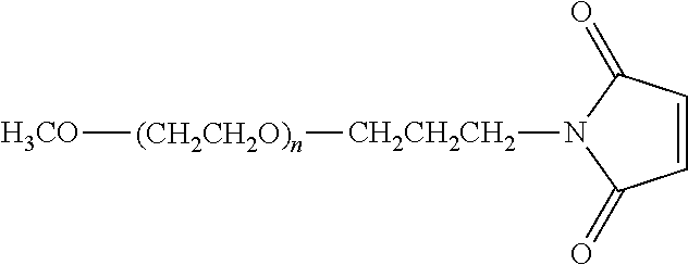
[H3CO][(CH2CH2O)n][CH2CH2CH2]N1C(=O)C=CC1=O
